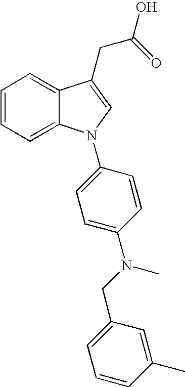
C1=CC=C2C(=C1)C(CC(=O)O)=CN2C1=CC=C(N(CC2=CC=CC(C)=C2)C)C=C1
